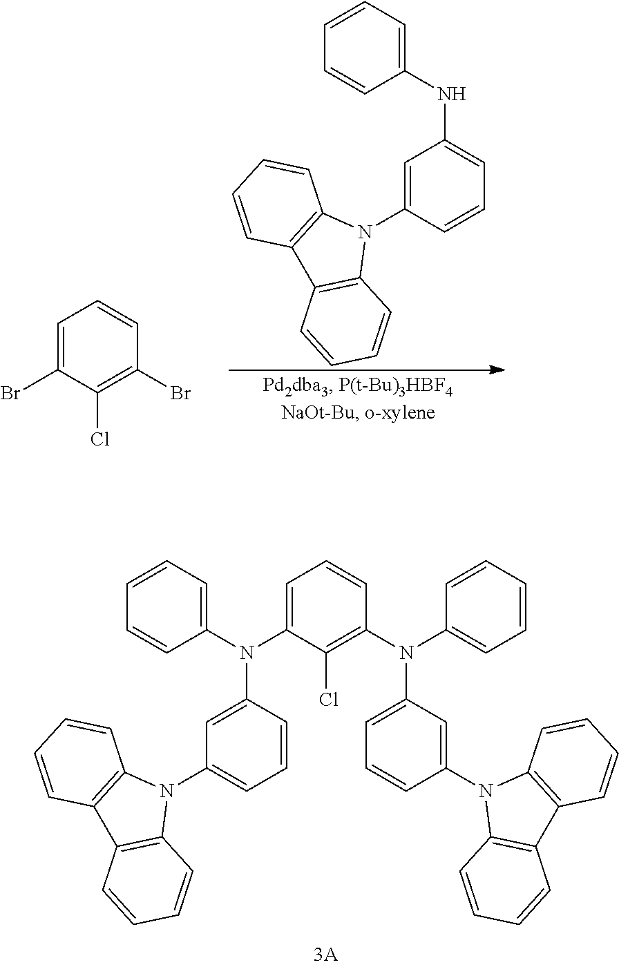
C1=C(N(C2=CC(N3C4=C(C5=C3C=CC=C5)C=CC=C4)=CC=C2)C2=CC=CC=C2)C(Cl)=C(N(C2=CC=CC(N3C4=C(C5=C3C=CC=C5)C=CC=C4)=C2)C2=CC=CC=C2)C=C1.C1=C(Br)C(Cl)=C(Br)C=C1.C1=CC=C(NC2=CC=CC(N3C4=C(C5=C3C=CC=C5)C=CC=C4)=C2)C=C1
